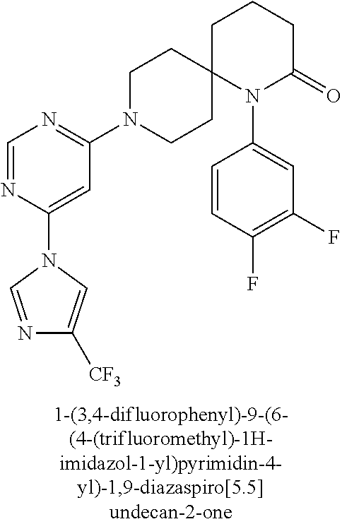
C1=NC(N2C=C([CF3])N=C2)=CC(N2CCC3(CC2)N(C2=CC(F)=C(F)C=C2)C(=O)CCC3)=N1
